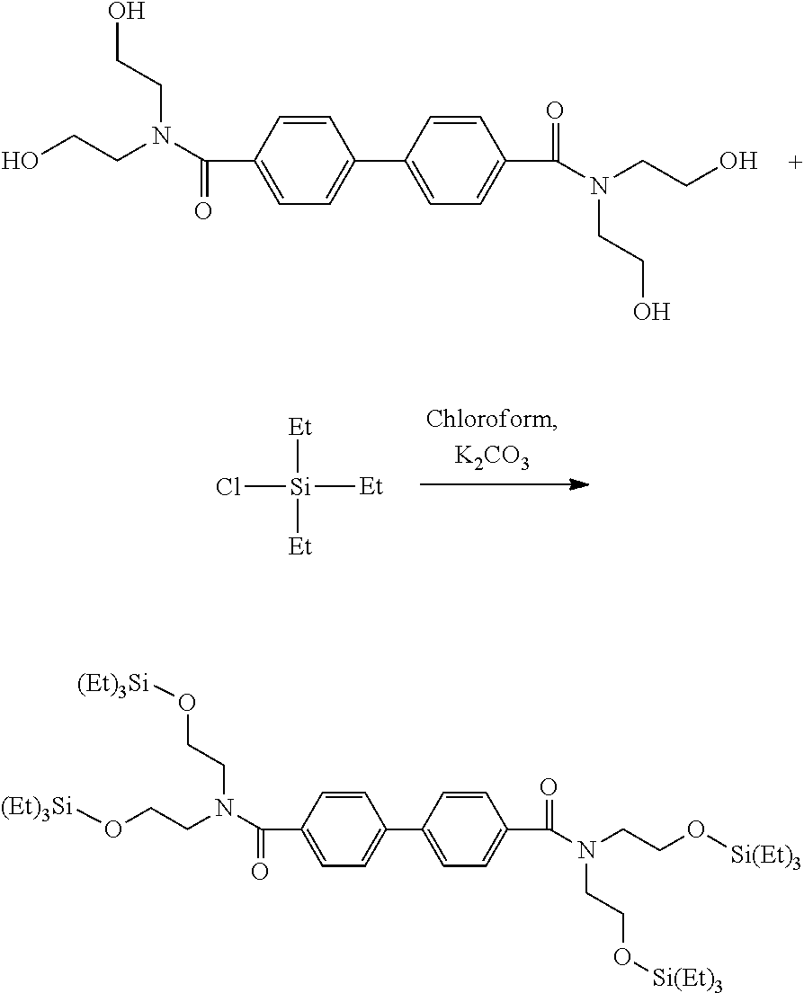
C1=CC(C(N(CCO)CCO)=O)=CC=C1C1=CC=C(C(N(CCO)CCO)=O)C=C1.[Et][Si]([Et])([Et])Cl.C1=CC(C(N(CCO[(Et)3Si])CCO[(Et)3Si])=O)=CC=C1C1=CC=C(C(N(CCO[Si(Et)3])CCO[Si(Et)3])=O)C=C1
